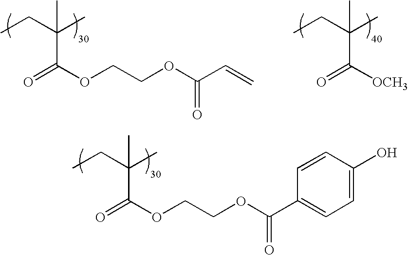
O=C(OCCOC(C=C)=O)C(CC)(C)C.O=C([OCH3])C(CC)(C)C.O=C(OCCOC(C1=CC=C(O)C=C1)=O)C(CC)(C)C
